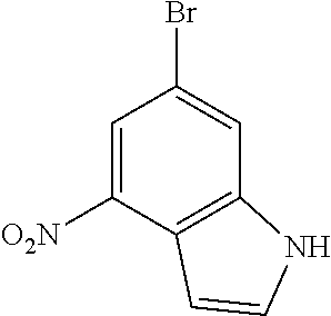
C1=C([O2N])C2=C(C=C1Br)NC=C2
